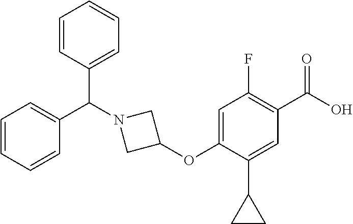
C1(OC2=CC(F)=C(C(=O)O)C=C2C2CC2)CN(C(C2=CC=CC=C2)C2=CC=CC=C2)C1
